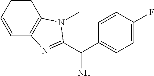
C1=C(F)C=CC(C(N)C2=NC3=C(C=CC=C3)N2C)=C1
